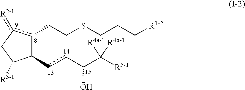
C1(ccC(C([R5-1])([R4b-1])[R4a-1])O)c(CCSCCC[R1-2])c([R2-1])CC1[R3-1]
